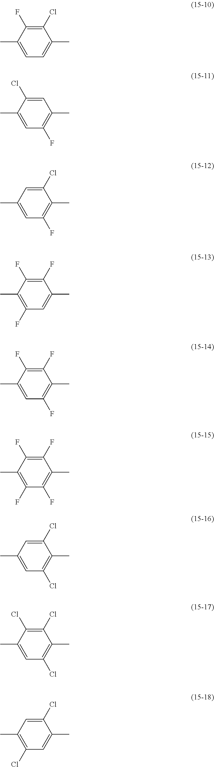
C1=C(C)C(F)=C(Cl)C(C)=C1.C1=C(C)C(Cl)=CC(C)=C1F.C1=C(C)C=C(Cl)C(C)=C1F.C1(F)=C(C)C(F)=C(F)C(C)=C1.C1=C(C)C(F)=C(F)C(C)=C1F.C1(F)=C(C)C(F)=C(F)C(C)=C1F.C1=C(C)C=C(Cl)C(C)=C1Cl.C1=C(C)C(Cl)=C(Cl)C(C)=C1Cl.C1(Cl)=C(C)C=C(Cl)C(C)=C1
